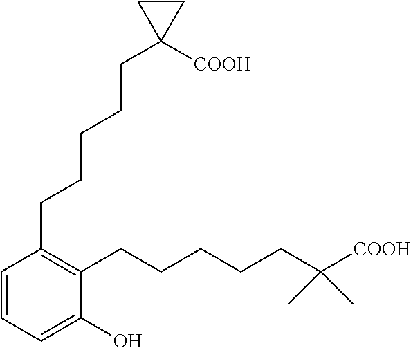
C1(CCCCCC2([COOH])CC2)=C(CCCCCC([COOH])(C)C)C(O)=CC=C1
